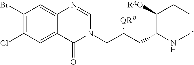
C1(Br)=C(Cl)C=C2C(=C1)N=CN(CC(CC1NCCCC1[RAO])[ORB])C2=O
